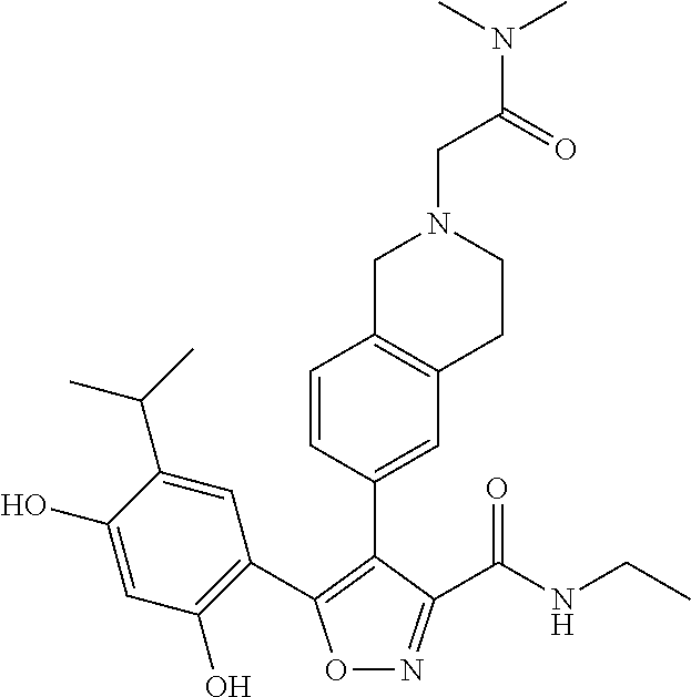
O1N=C(C(NCC)=O)C(C2=CC3=C(C=C2)CN(CC(N(C)C)=O)CC3)=C1C1=C(O)C=C(O)C(C(C)C)=C1
